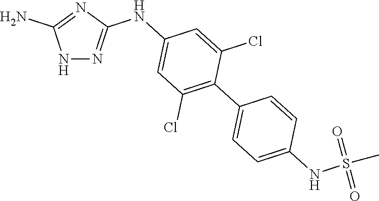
N1N=C(NC2=CC(Cl)=C(C3=CC=C(NS(C)(=O)=O)C=C3)C(Cl)=C2)N=C1N
